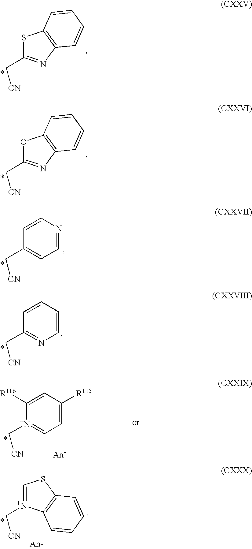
S1C(C[CN])=NC2=C1C=CC=C2.O1C(C[CN])=NC2=C1C=CC=C2.C1(C[CN])=CC=NC=C1.C1(C[CN])=NC=CC=C1.[An-].[N+]1(C[CN])=CC=C([R115])C=C1[R116].C1=[N+](C[CN])C2=C(S1)C=CC=C2
